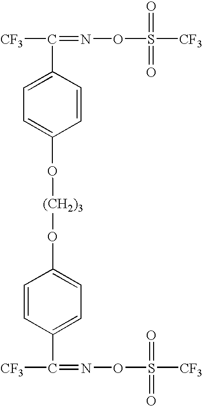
[CF3]C(=NOS(=O)(=O)[CF3])C1=CC=C(O[(CH2)3]OC2=CC=C(C([CF3])=NOS(=O)(=O)[CF3])C=C2)C=C1
